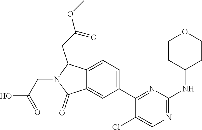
C(C(O)=O)N1C(=O)C2=CC(C3=NC(NC4CCOCC4)=NC=C3Cl)=CC=C2C1CC(OC)=O
